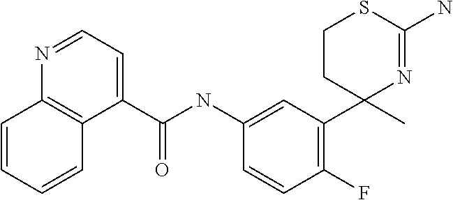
C1CC(C)(C2=C(F)C=CC(NC(C3=CC=NC4=C3C=CC=C4)=O)=C2)N=C(N)S1
